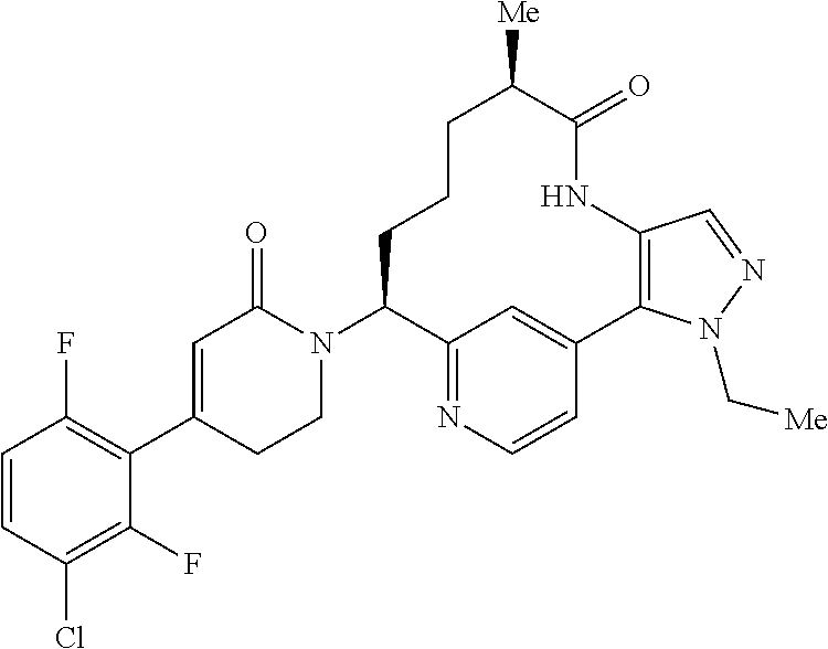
C1=CC(Cl)=C(F)C(C2=CC(=O)N(C3C4=NC=CC(=C4)C4=C(NC(=O)C([Me])CCC3)C=NN4C[Me])CC2)=C1F
